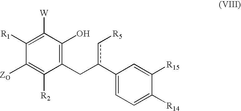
C1(Cc(c[R5])C2=CC=C([R14])C([R15])=C2)=C(O)C([W])=C([R1])C([ZO])=C1[R2]
